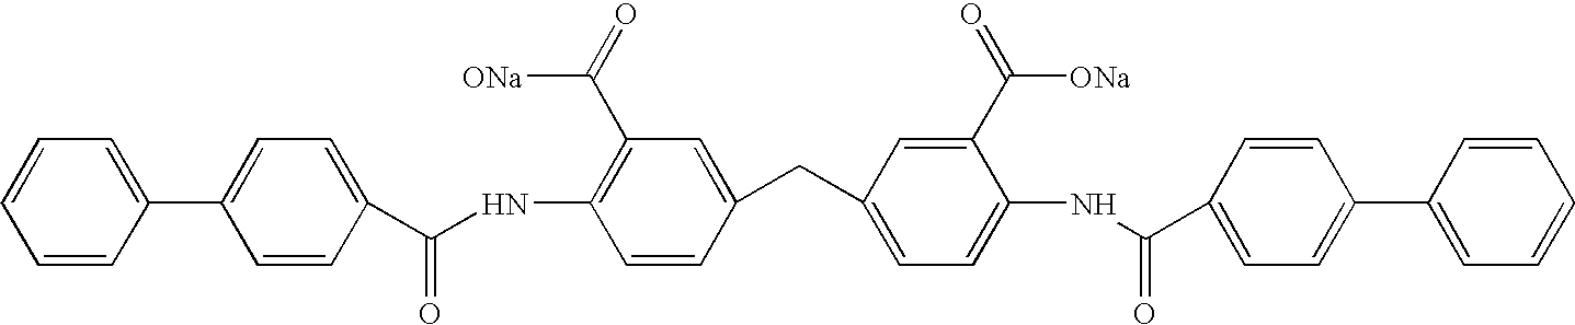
C1=C(C2=CC=CC=C2)C=CC(C(NC2=C(C(=O)[ONa])C=C(CC3=CC=C(NC(C4=CC=C(C5=CC=CC=C5)C=C4)=O)C(C(=O)[ONa])=C3)C=C2)=O)=C1
